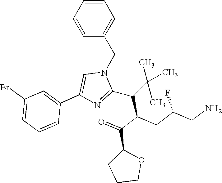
C1=CC=CC(CN2C=C(C3=CC(Br)=CC=C3)N=C2C(C(C(=O)C2CCCO2)CC(CN)F)C(C)(C)C)=C1
